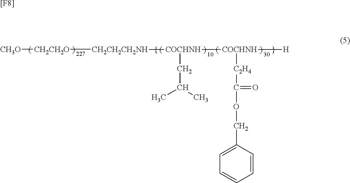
[CH3O][CH2CH2O][CH2CH2CH2NH][COCHNH]([COCHNH]([H])[C2H4]C(=O)OCC1=CC=CC=C1)CC(C)C.[[F8]]
